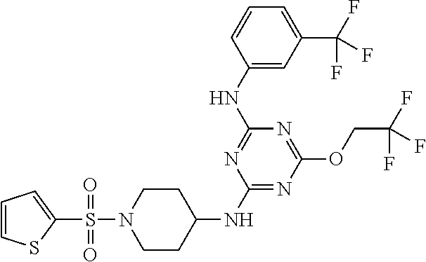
C1CN(S(=O)(=O)C2=CC=CS2)CCC1NC1=NC(OCC(F)(F)F)=NC(NC2=CC(C(F)(F)F)=CC=C2)=N1
